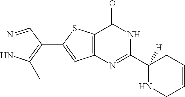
N1=CC(C2=CC3=C(S2)C(=O)NC(C2([H])NCC=CC2)=N3)=C(C)N1
